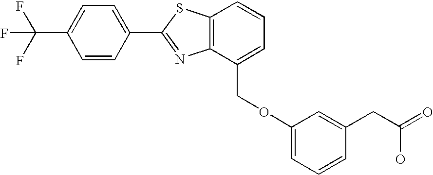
C1=CC(C2=NC3=C(S2)C=CC=C3COC2=CC=CC(CC(=O)O)=C2)=CC=C1C(F)(F)F
